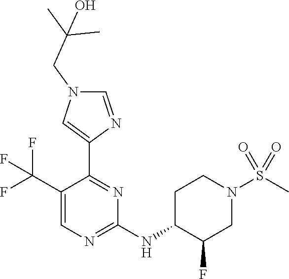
C1=C(C(F)(F)F)C(C2=CN(CC(C)(C)O)C=N2)=NC(NC2C(F)CN(S(C)(=O)=O)CC2)=N1
